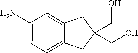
C1(N)=CC=C2C(=C1)CC(CO)(CO)C2
